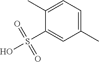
C1(S(=O)(=O)O)=CC(C)=CC=C1C
